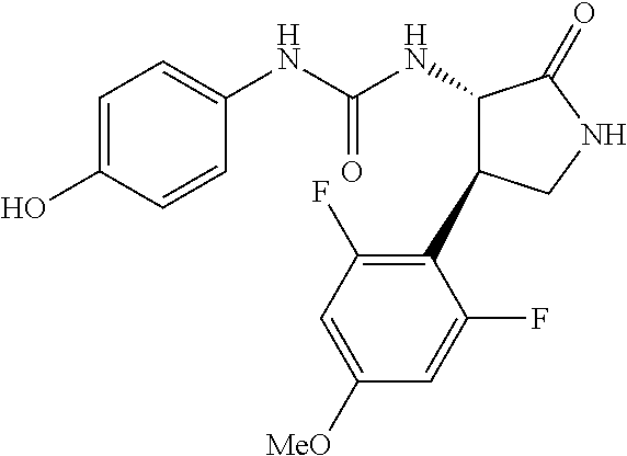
C1=C(O)C=CC(NC(NC2C(C3=C(F)C=C([MeO])C=C3F)CNC2=O)=O)=C1
